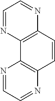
C1=NC2=C(N=C1)C=CC1=C2N=CC=N1
